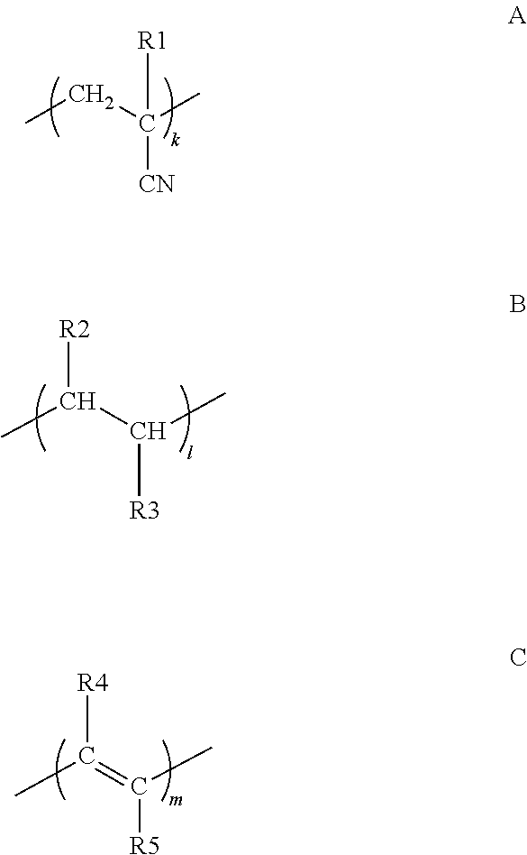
CCC(C)([CN])[R1].CC(C(C)[R3])[R2].CC(=C(C)[R5])[R4]
